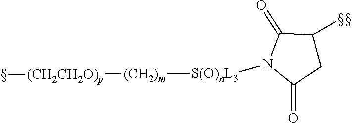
C1C(C)C(=O)N([S(O)nL3][(CH2)m][(CH2CH2O)p]C)C1=O
